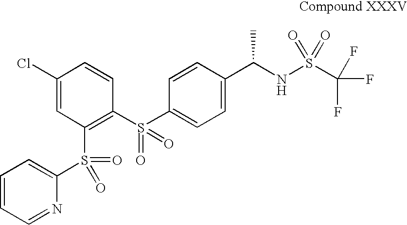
C1(Cl)=CC(S(C2=CC=CC=N2)(=O)=O)=C(S(C2=CC=C(C(NS(C(F)(F)F)(=O)=O)C)C=C2)(=O)=O)C=C1
